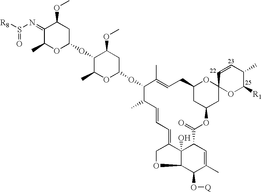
C1(=NS([R8])=O)C(C)OC(OC2C(C)OC(OC3C(C)C=CC=C4COC5C(O[Q])C(C)=CC(C(=O)OC6CC7(OC(C6)CC=C3C)OC([R1])C(C)C=C7)C54O)CC2OC)CC1OC
